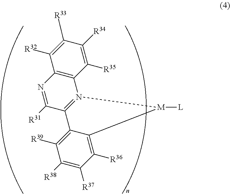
C12=C(C([R35])=C([R34])C([R33])=C1[R32])N1=C(C([R31])=N2)C2=C([R39])C([R38])=C([R37])C([R36])=C2[M]1[L]
